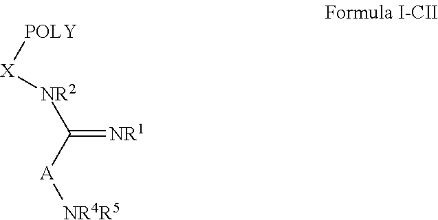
C(=[NR1])([A][NR4R5])[NR2][X][POLY]
